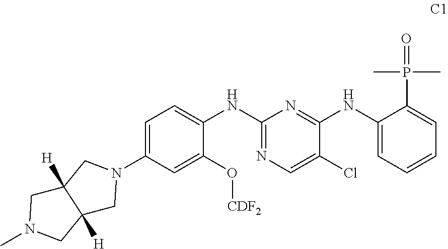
C12([H])CN(C)CC1([H])CN(C1=CC=C(NC3=NC=C(Cl)C(NC4=CC=CC=C4P(C)(C)=O)=N3)C(O[CDF2])=C1)C2
